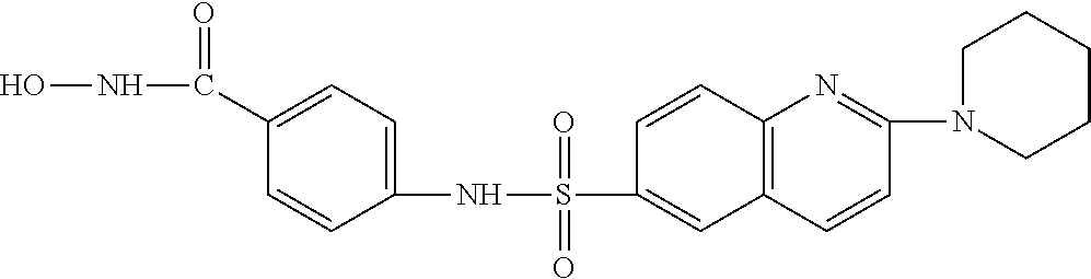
C1(S(NC2=CC=C(C(NO)=O)C=C2)(=O)=O)=CC2=C(C=C1)N=C(N1CCCCC1)C=C2
